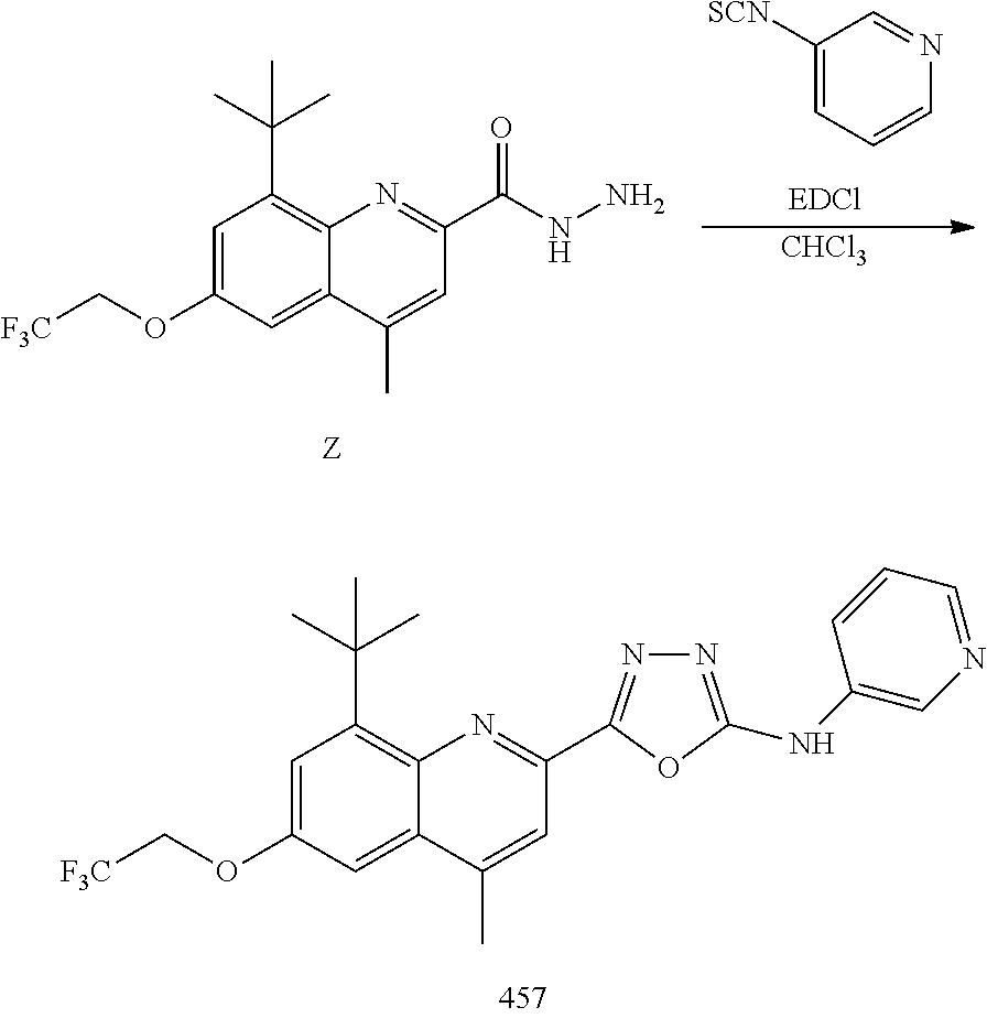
C1=C(OC[F3C])C=C2C(=C1C(C)(C)C)N=C(C(NN)=O)C=C2C.C1([SCN])=CC=CN=C1.[CHCl3].C1=C(OC[F3C])C=C2C(=C1C(C)(C)C)N=C(C1=NN=C(NC3=CN=CC=C3)O1)C=C2C
